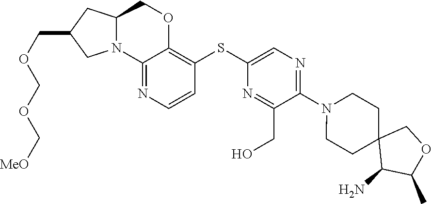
C12=NC=CC(SC3=CN=C(N4CCC5(CC4)C(N)C(C)OC5)C(CO)=N3)=C1OCC1N2CC(COCOC[MeO])C1
